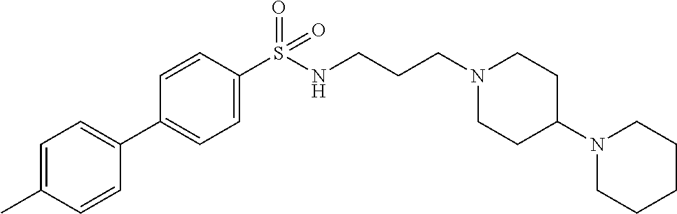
C1=C(C)C=CC(C2=CC=C(S(NCCCN3CCC(N4CCCCC4)CC3)(=O)=O)C=C2)=C1
